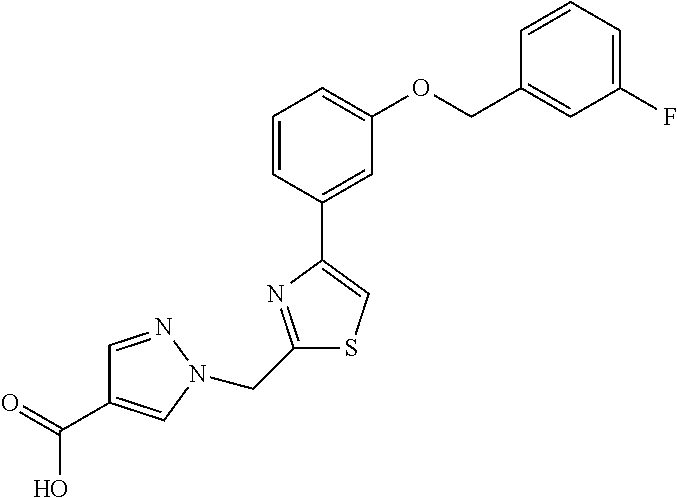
C1=NN(CC2=NC(C3=CC(OCC4=CC(F)=CC=C4)=CC=C3)=CS2)C=C1C(=O)O
